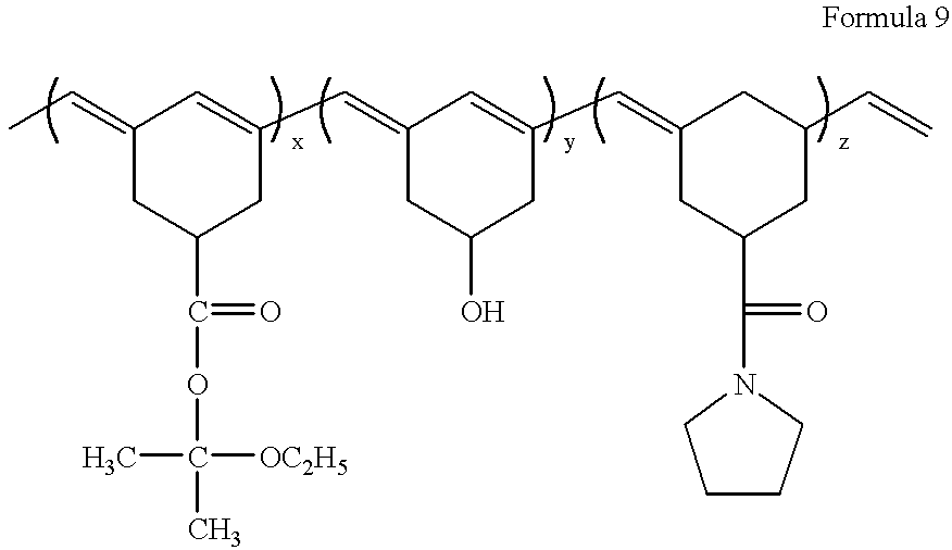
CC=C1CC(C(=O)OC([OC2H5])(C)C)CC(C=C2CC(O)CC(C=C3CC(C(=O)N4CCCC4)CC(C=C)C3)=C2)=C1
